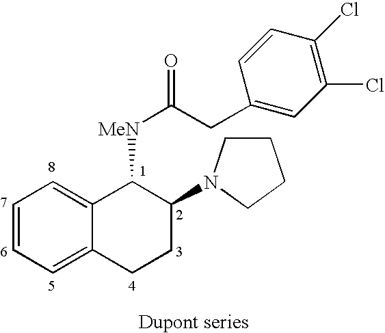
C1=CC=C2C(=C1)C([MeN]C(=O)CC1=CC(Cl)=C(Cl)C=C1)C(N1CCCC1)CC2
